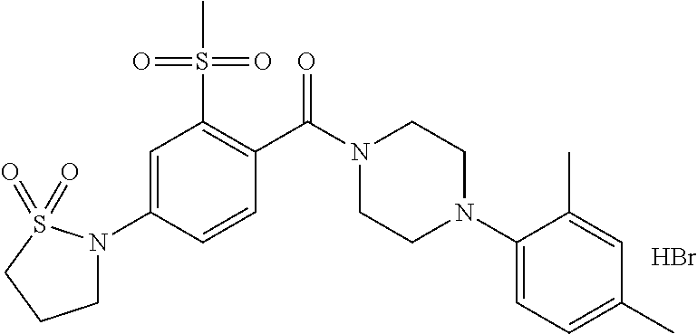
C1=C(N2CCCS2(=O)=O)C=CC(C(N2CCN(C3=CC=C(C)C=C3C)CC2)=O)=C1S(C)(=O)=O.Br
